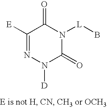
C1([E])=NN([D])C(=O)N([L]B)C1=O
